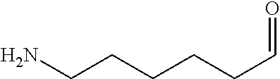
NCCCCCC=O
